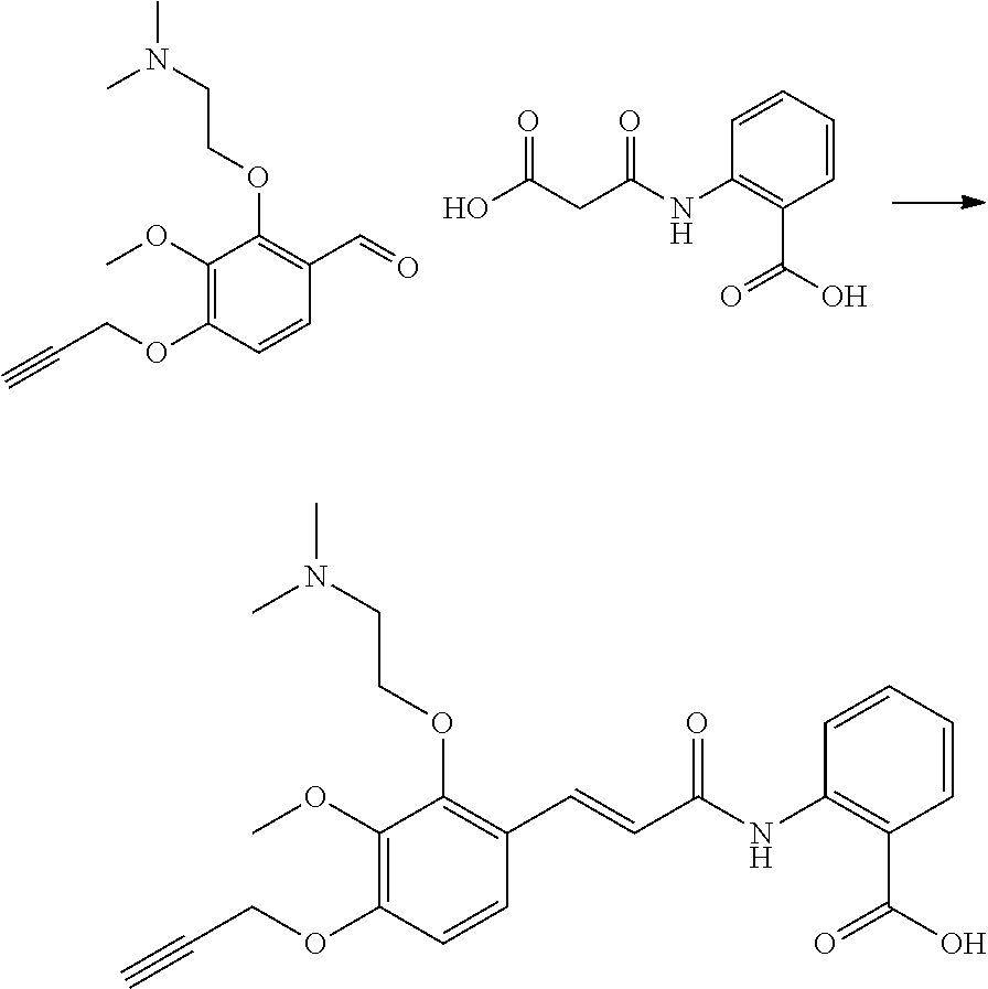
C1(OCCN(C)C)=C(C=O)C=CC(OCC#C)=C1OC.OC(CC(NC1=C(C(O)=O)C=CC=C1)=O)=O.C1(OCCN(C)C)=C(C=CC(NC2=C(C(O)=O)C=CC=C2)=O)C=CC(OCC#C)=C1OC
